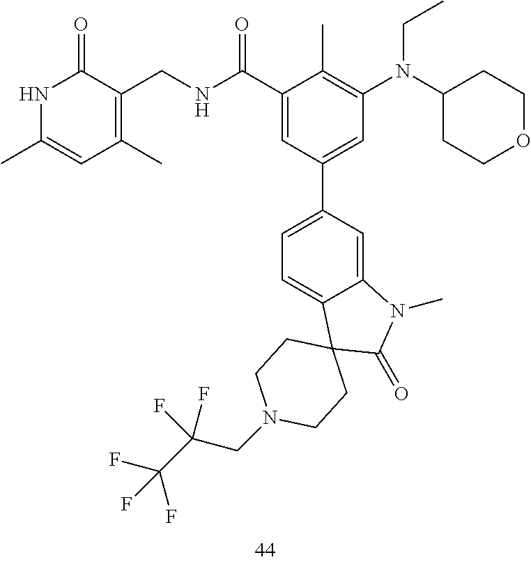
N(CC)(C1=C(C)C(C(NCC2=C(C)C=C(C)NC2=O)=O)=CC(C2=CC=C3C(=C2)N(C)C(=O)C32CCN(CC(C(F)(F)F)(F)F)CC2)=C1)C1CCOCC1
